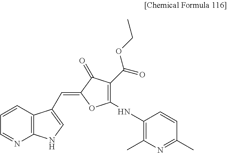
C1=CC2=C(N=C1)NC=C2C=C1OC(NC2=C(C)N=C(C)C=C2)=C(C(=O)OCC)C1=O
